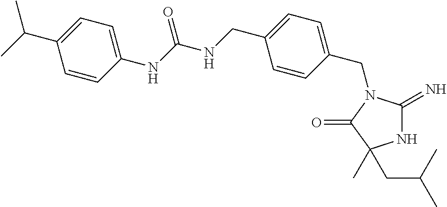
N1C(=N)N(CC2=CC=C(CNC(NC3=CC=C(C(C)C)C=C3)=O)C=C2)C(=O)C1(C)CC(C)C
